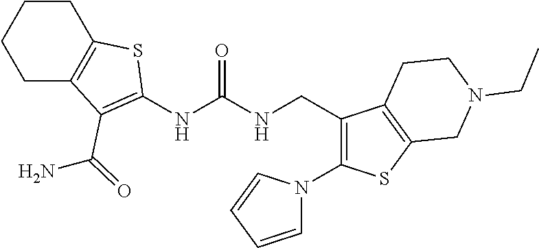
C1CC2=C(CC1)C(C(N)=O)=C(NC(NCC1=C(N3C=CC=C3)SC3=C1CCN(CC)C3)=O)S2
